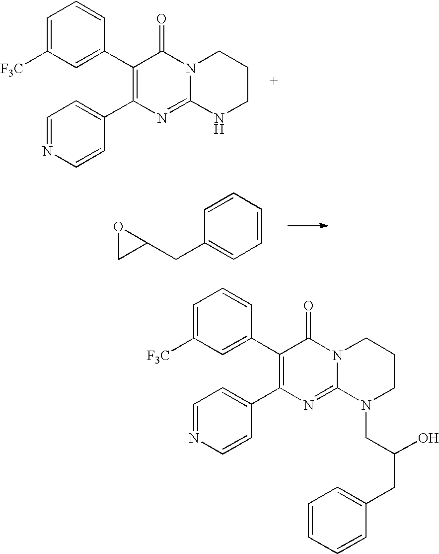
C1(C2=CC([F3C])=CC=C2)=C(C2=CC=NC=C2)N=C2N(C1=O)CCCN2.C1=CC=CC=C1CC1OC1.C1(C2=C(C3=CC=NC=C3)N=C3N(C2=O)CCCN3CC(O)CC2=CC=CC=C2)=CC([F3C])=CC=C1
